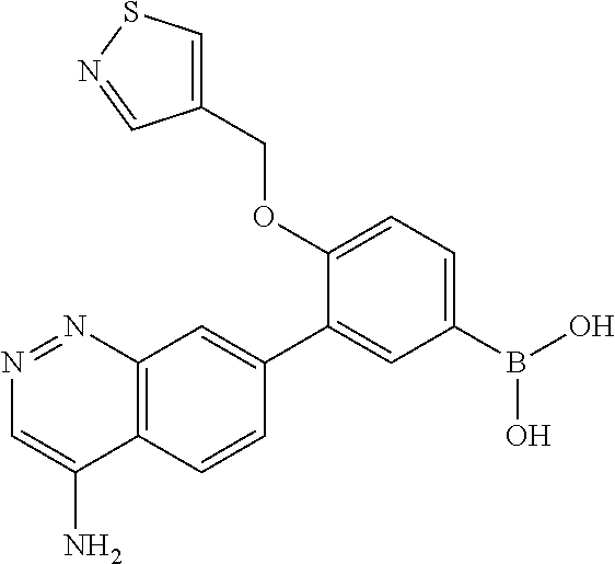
C12=C(C=CC(C3=CC(B(O)O)=CC=C3OCC3=CSN=C3)=C1)C(N)=CN=N2
